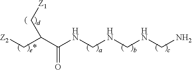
[Z2]CC(C(NCNCNCN)=O)C[Z1]
